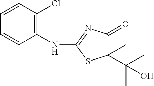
C(C)(C)(O)C1(C)C(=O)N=C(NC2=C(Cl)C=CC=C2)S1
